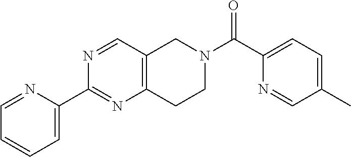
N1=CC2=C(N=C1C1=CC=CC=N1)CCN(C(C1=CC=C(C)C=N1)=O)C2
